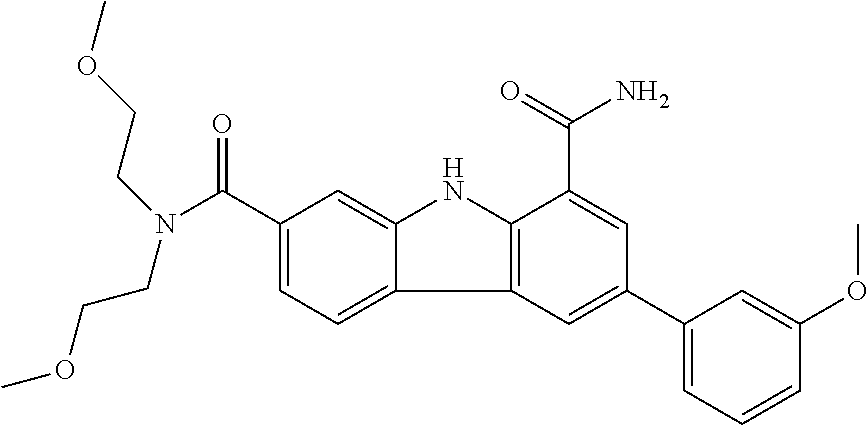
C1(C(=O)N(CCOC)CCOC)=CC=C2C(=C1)NC1=C2C=C(C2=CC=CC(OC)=C2)C=C1C(=O)N
